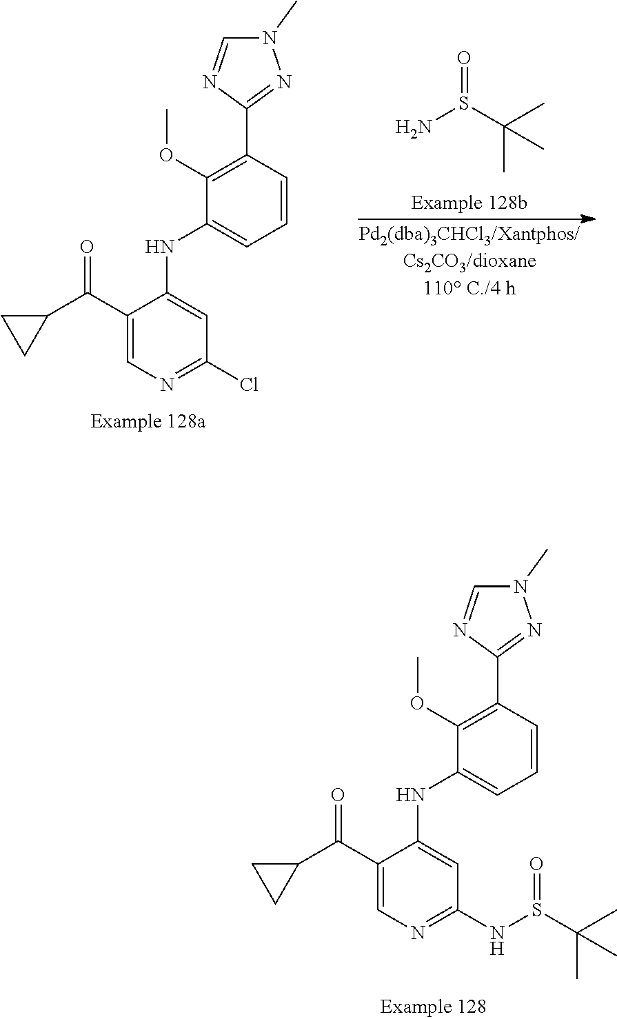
N1(C)C=NC(C2=C(OC)C(NC3=CC(NS(C(C)(C)C)=O)=NC=C3C(C3CC3)=O)=CC=C2)=N1.N1(C)C=NC(C2=C(OC)C(NC3=CC(Cl)=NC=C3C(C3CC3)=O)=CC=C2)=N1.O=S(C(C)(C)C)N
